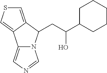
C12=CSC=C1C(CC(C1CCCCC1)O)N1C2=CN=C1
